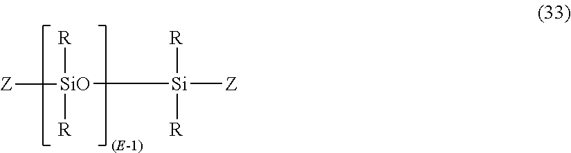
[SiO]([Z])([Si]([R])([R])[Z])([R])[R]
